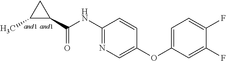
C1(C(NC2=NC=C(OC3=CC=C(F)C(F)=C3)C=C2)=O)CC1C
